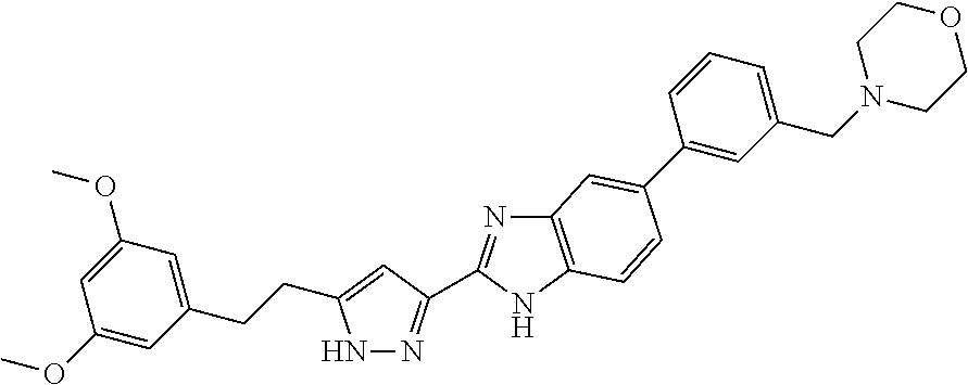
N1N=C(C2=NC3=C(N2)C=CC(C2=CC(CN4CCOCC4)=CC=C2)=C3)C=C1CCC1=CC(OC)=CC(OC)=C1
